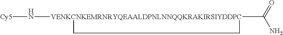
[Cy5]N[VENKCNKEMRNRYQEAALDPNLNNQQKRAKIRSIYDDPC]1(C(N)=O)CC1
